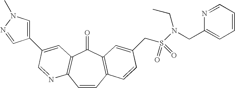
C1=CC2=C(C(=O)C3=C1N=CC(C1=CN(C)N=C1)=C3)C=C(CS(=O)(=O)N(CC)CC1=CC=CC=N1)C=C2
